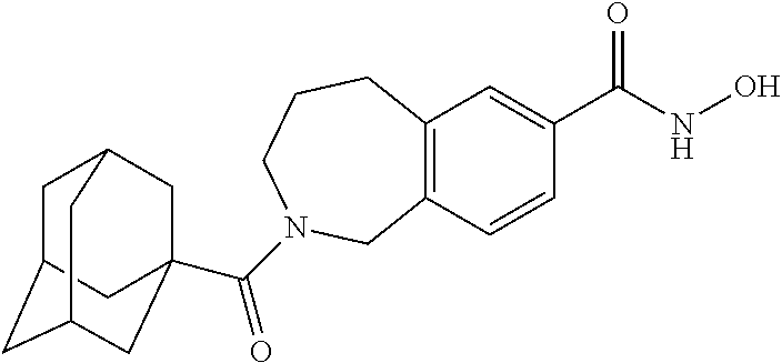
C12=C(C=C(C(NO)=O)C=C1)CCCN(C(=O)C13CC4CC(CC(C1)C4)C3)C2
